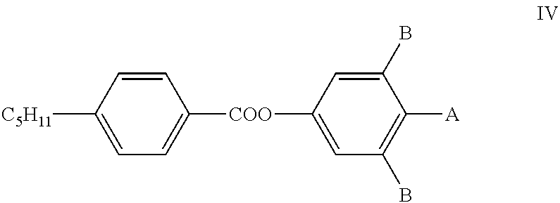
[C5H11]C1=CC=C([COO]C2=CC(B)=C([A])C(B)=C2)C=C1
